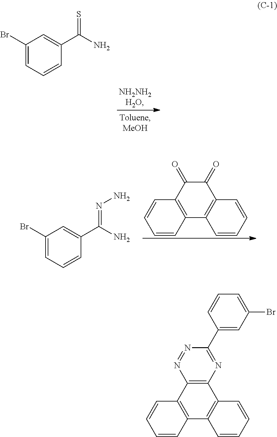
C1(Br)=CC=CC(C(N)=S)=C1.C1(Br)=CC=CC(C(N)=NN)=C1.C1(=O)C2=C(C3=C(C1=O)C=CC=C3)C=CC=C2.C12=C(C3=C(C4=C1C=CC=C4)C=CC=C3)N=NC(C1=CC(Br)=CC=C1)=N2
